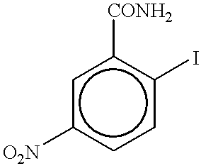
c1c([CONH2])c(I)ccc1[O2N]
